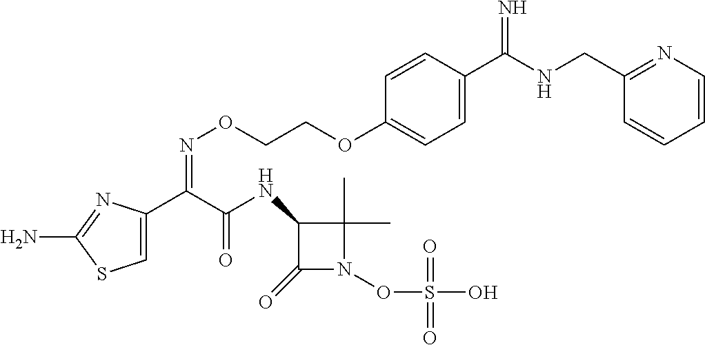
C1=C(C(C(NC2C(=O)N(OS(O)(=O)=O)C2(C)C)=O)=NOCCOC2=CC=C(C(NCC3=NC=CC=C3)=N)C=C2)N=C(N)S1
